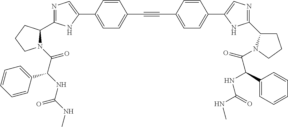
N1=C(C2N(C(C(NC(=O)NC)C3=CC=CC=C3)=O)CCC2)NC(C2=CC=C(C#CC3=CC=C(C4=CN=C(C5CCCN5C(=O)C(C5=CC=CC=C5)NC(NC)=O)N4)C=C3)C=C2)=C1
